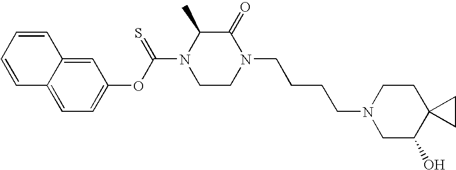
C1=C(OC(N2CCN(CCCCN3CC(O)C4(CC3)CC4)C(=O)C2C)=S)C=C2C(=C1)C=CC=C2
